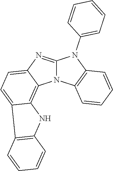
N12C(=NC3=CC=C4C(=C13)NC1=C4C=CC=C1)N(C1=CC=CC=C1)C1=C2C=CC=C1
